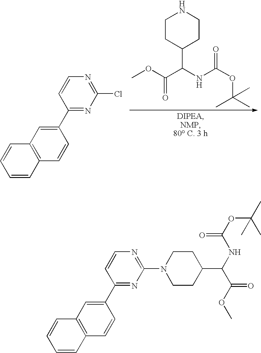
C1(C2=NC(Cl)=NC=C2)=CC2=C(C=C1)C=CC=C2.C1CC(C(NC(OC(C)(C)C)=O)C(OC)=O)CCN1.C1(C2=NC(N3CCC(C(NC(OC(C)(C)C)=O)C(OC)=O)CC3)=NC=C2)=CC2=C(C=C1)C=CC=C2
